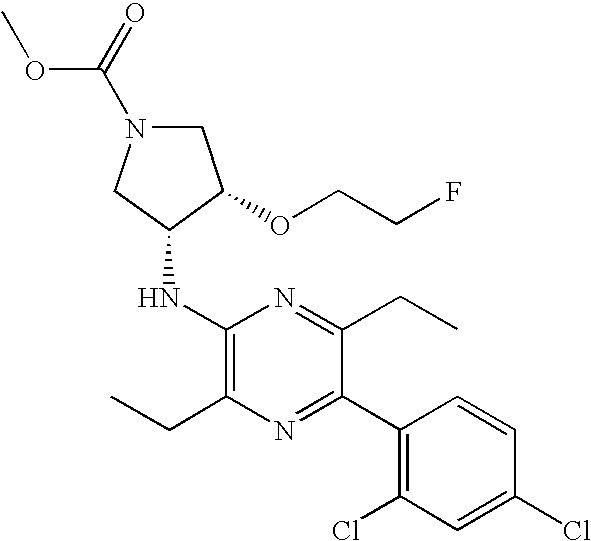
C1(NC2CN(C(OC)=O)CC2OCCF)=C(CC)N=C(C2=C(Cl)C=C(Cl)C=C2)C(CC)=N1
